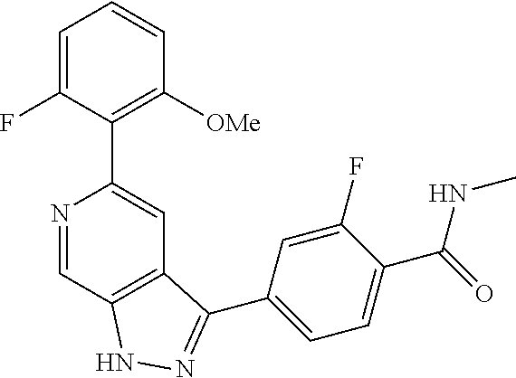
N1=CC2=C(C=C1C1=C([OMe])C=CC=C1F)C(C1=CC=C(C(=O)NC)C(F)=C1)=NN2
